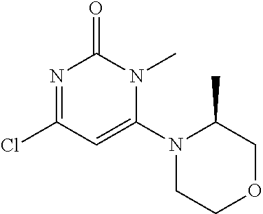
N1=C(Cl)C=C(N2CCOCC2C)N(C)C1=O
